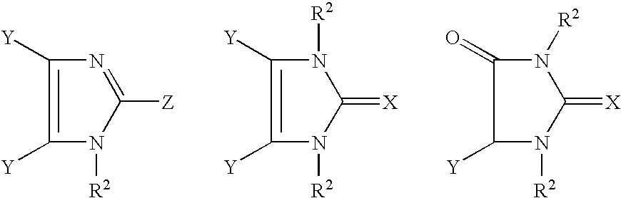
C1([Y])=C([Y])N=C([Z])N1[R2].C1([Y])=C([Y])N([R2])C(=[X])N1[R2].C1([Y])N([R2])C(=[X])N([R2])C1=O
